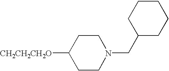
C1CN(CC2CCCCC2)CCC1[CH2CH2CH2O]
